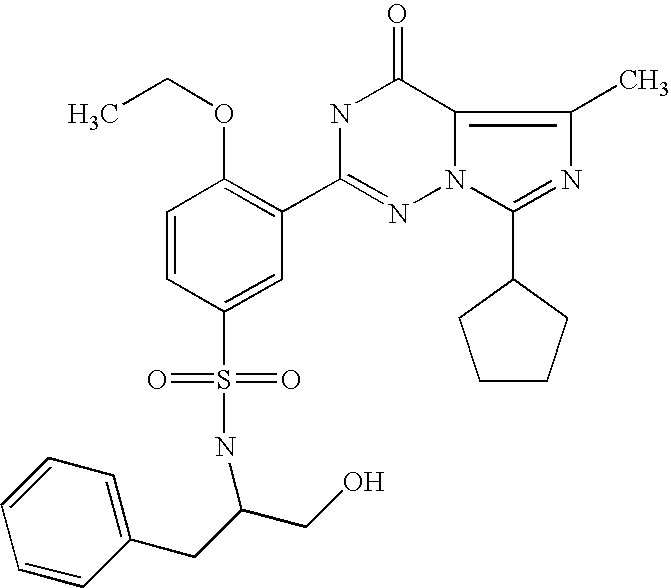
C(CC1=CC=CC=C1)(CO)NS(C1=CC(C2=NN3C(=C(C)N=C3C3CCCC3)C(=O)N2)=C(OCC)C=C1)(=O)=O
